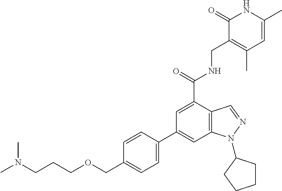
CN(CCCOCC1=CC=C(C2=CC3=C(C(C(=O)NCC4=C(C)C=C(C)NC4=O)=C2)C=NN3C2CCCC2)C=C1)C
